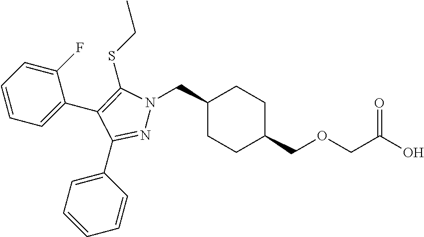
C1(CN2N=C(C3=CC=CC=C3)C(C3=CC=CC=C3F)=C2SCC)CCC(COCC(O)=O)CC1
